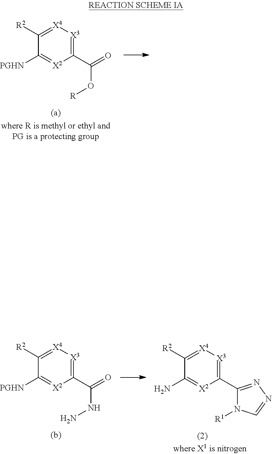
C1(C(=O)O[R])=[X3][X4]=C([R2])C([PGHN])=[X2]1.C1(C2=NN=CN2[R1])=[X3][X4]=C([R2])C(N)=[X2]1.C1(C(=O)NN)=[X3][X4]=C([R2])C([PGHN])=[X2]1
